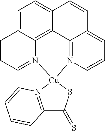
C1=C2C3=C4C(=C1)C=CC1=CC=CN(=C41)[Cu]1(N3=CC=C2)SC(=S)C2=N1C=CC=C2
